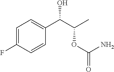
C1=C(F)C=CC(C(C(OC(=O)N)C)O)=C1
